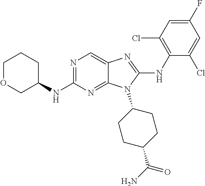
N1=C(NC2CCCOC2)N=C2C(=C1)N=C(NC1=C(Cl)C=C(F)C=C1Cl)N2C1CCC(C(N)=O)CC1
